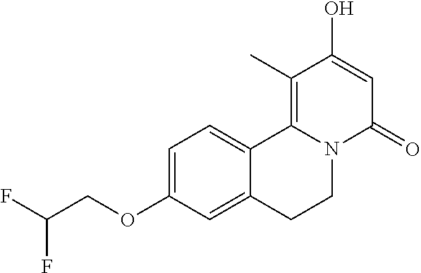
C(F)(F)COC1=CC=C2C(=C1)CCN1C2=C(C)C(O)=CC1=O
